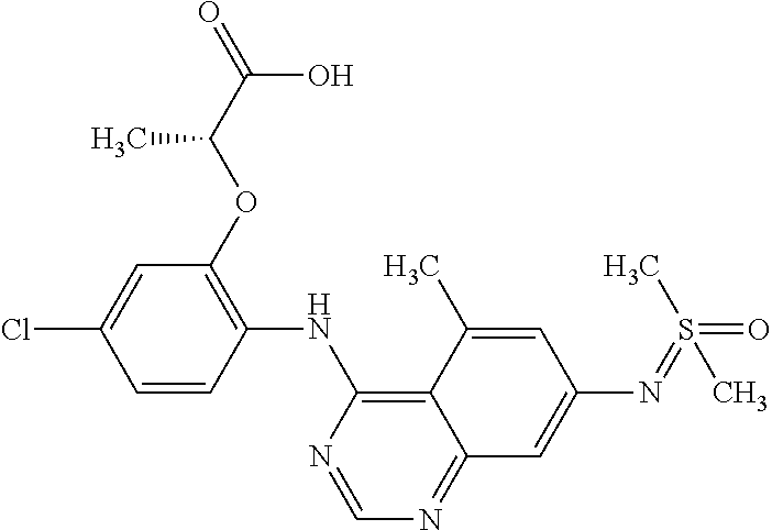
C1=CC(NC2=C3C(=NC=N2)C=C(N=S(C)(=O)C)C=C3C)=C(OC(C(=O)O)C)C=C1Cl
